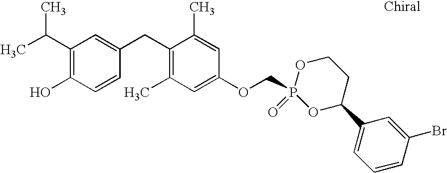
C1(C(C)C)=C(O)C=CC(CC2=C(C)C=C(OCP3(=O)OC(C4=CC=CC(Br)=C4)CCO3)C=C2C)=C1
